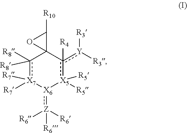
c1([R8])([R8])[X7]([R7])([R7])[X6](:[Z]([R6])([R6])[R6])[X5]([R5])([R5])c([Y]([R3])[R3])([R4])C12C([R10])O2
